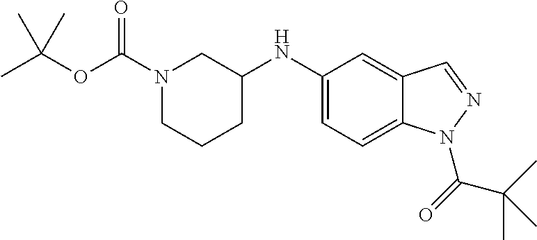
C1(NC2CN(C(OC(C)(C)C)=O)CCC2)=CC=C2C(=C1)C=NN2C(=O)C(C)(C)C
